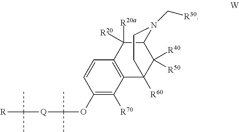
C1(OC(C)(C)[Q]C(C)(C)[R])=C([R70])C2=C(C=C1)C([R20a])([R20])C1C([R40])([R50])C2([R60])CCN1C[R30]
